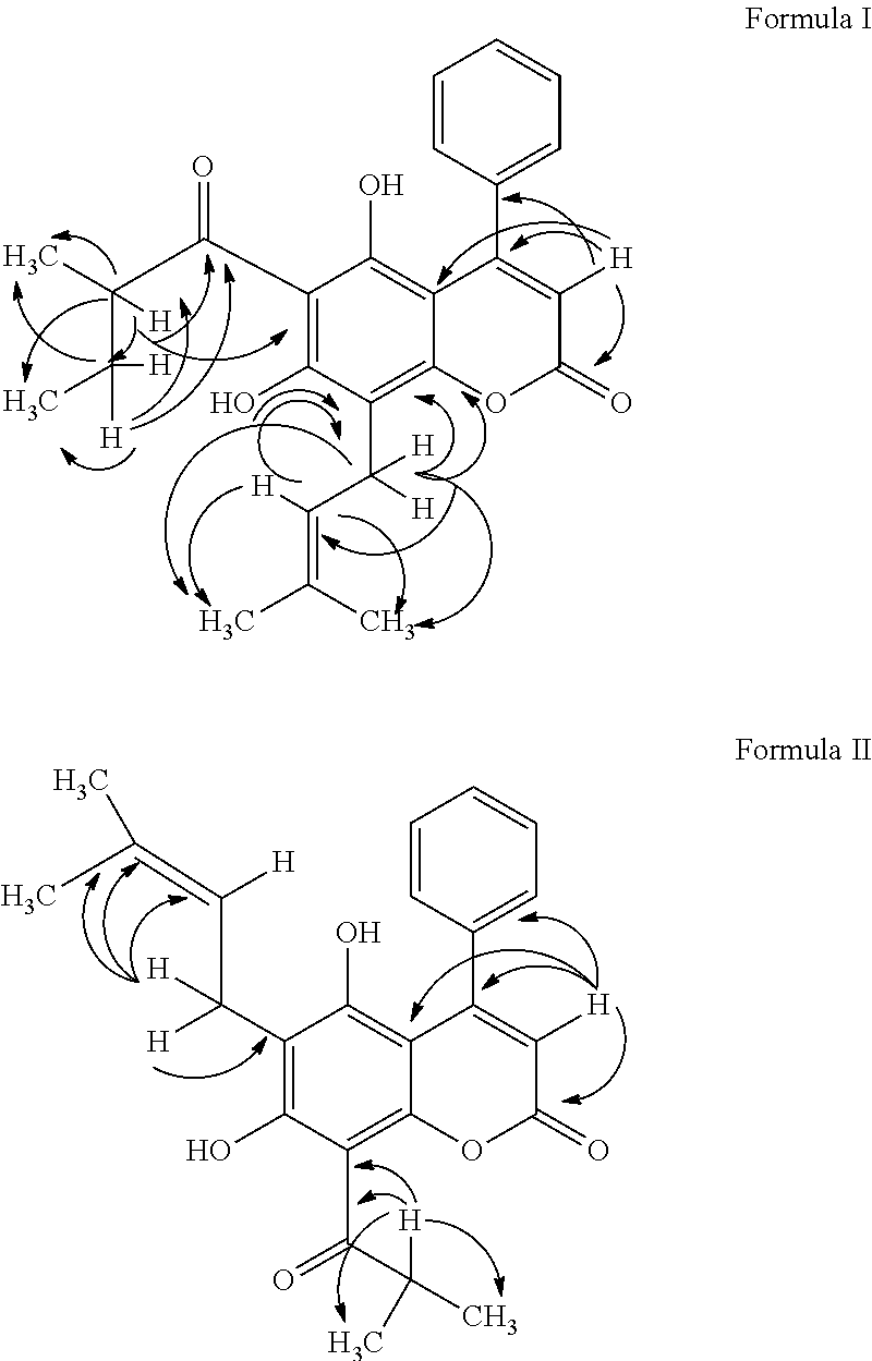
[H]C(C1=C(O)C(C(=O)C(C)([H])C)=C2C(=C1O)C(C1=CC=CC=C1)=C([H])C(=O)O2)(C(=C(C)C)[H])[H].C(C([H])(C)[H])(C(C1=C(O)C(C(C(=C(C)C)[H])([H])[H])=C2C(=C1O)C(C1=CC=CC=C1)=C([H])C(=O)O2)=O)(C)[H]
